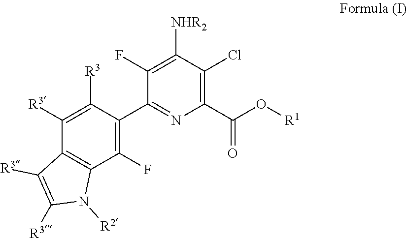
C1([NHR2])=C(F)C(C2=C(F)C3=C(C([R3])=C2[R3])C([R3])=C([R3])N3[R2])=NC(C(=O)O[R1])=C1Cl
